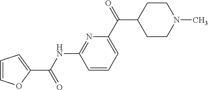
C1=COC(C(NC2=NC(C(C3CCN(C)CC3)=O)=CC=C2)=O)=C1
